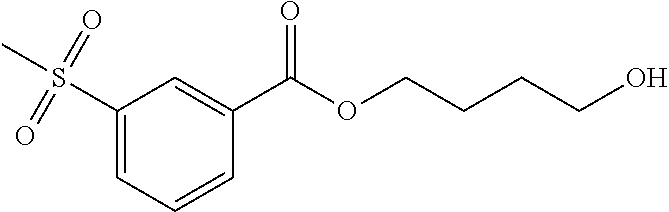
C1(S(=O)(=O)C)=CC=CC(C(OCCCCO)=O)=C1
